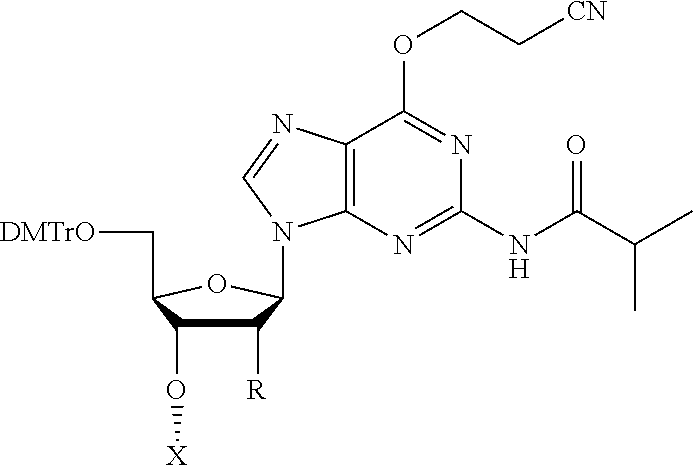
C1([R])C(O[X])C(C[DMTrO])OC1N1C2=C(N=C1)C(OCC[CN])=NC(NC(C(C)C)=O)=N2
